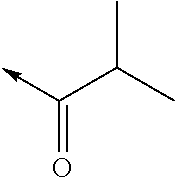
C<-C(C(C)C)=O
